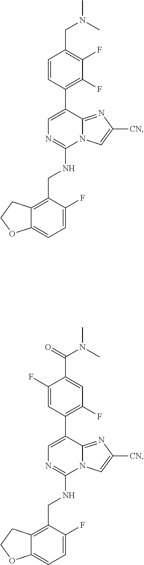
C1=C(F)C(CNC2=NC=C(C3=C(F)C(F)=C(CN(C)C)C=C3)C3=NC([CN])=CN23)=C2C(=C1)OCC2.C1=C(F)C(CNC2=NC=C(C3=C(F)C=C(C(N(C)C)=O)C(F)=C3)C3=NC([CN])=CN23)=C2C(=C1)OCC2
